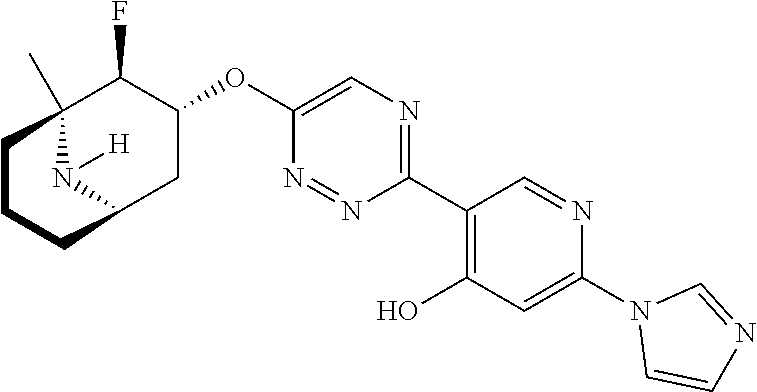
C1(C2=C(O)C=C(N3C=CN=C3)N=C2)=NC=C(OC2C(F)C3(C)N([H])C(C2)CCC3)N=N1
